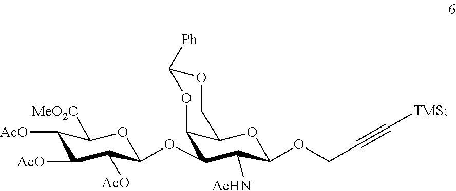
C1([AcO])C([AcO])C([AcO])C(OC2C3C(OC(OCC#C[TMS])C2[AcHN])COC([Ph])O3)OC1[MeO2C]
